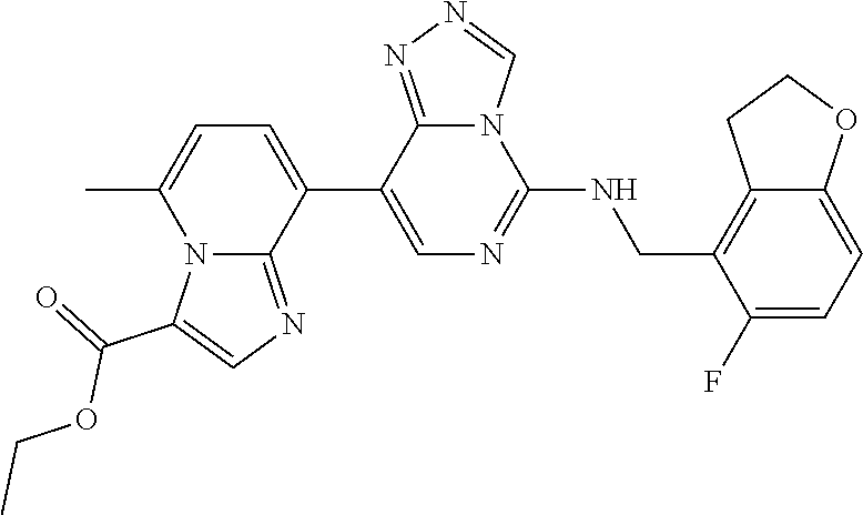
C1(C2=CC=C(C)N3C2=NC=C3C(=O)OCC)=CN=C(NCC2=C3C(=CC=C2F)OCC3)N2C1=NN=C2
